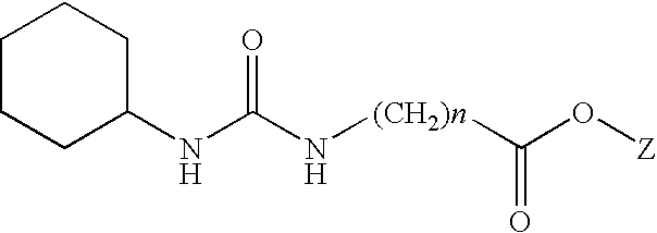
C1CCC(NC(N[(CH2)n]C(O[Z])=O)=O)CC1
